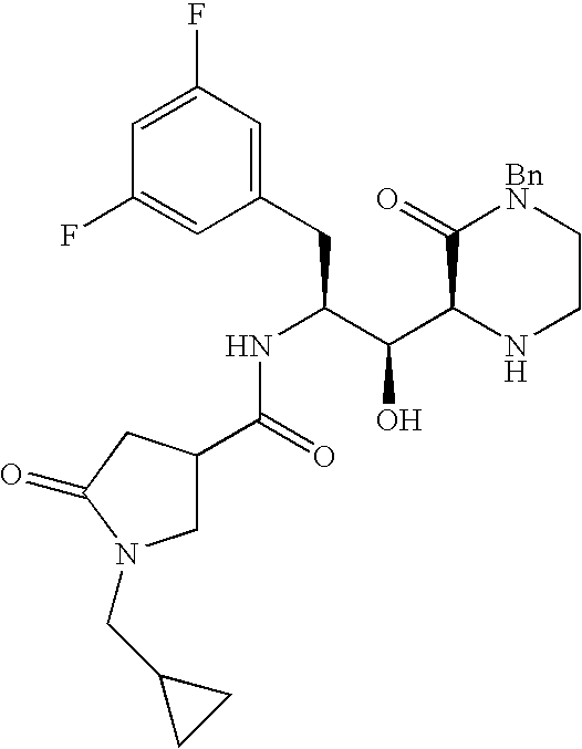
C1C(C(NC(CC2=CC(F)=CC(F)=C2)C(C2NCC[BnN]C2=O)O)=O)CC(=O)N1CC1CC1
